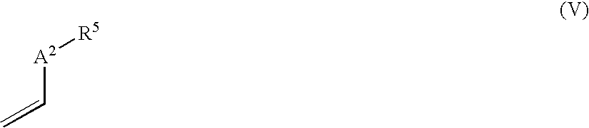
[A2](C=C)[R5]
